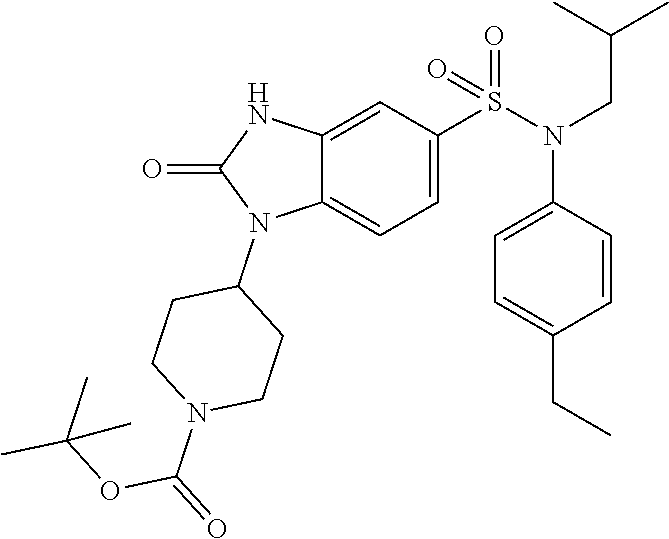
C12=CC(S(N(CC(C)C)C3=CC=C(CC)C=C3)(=O)=O)=CC=C1N(C1CCN(C(=O)OC(C)(C)C)CC1)C(=O)N2
